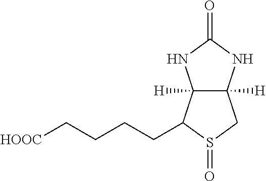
[HOOC]CCCCC1C2([H])C([H])(CS1=O)NC(=O)N2
